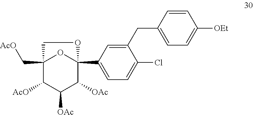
C12(C[AcO])C([AcO])C([OAc])C([OAc])C(C3=CC=C(Cl)C(CC4=CC=C([OEt])C=C4)=C3)(O1)OC2
